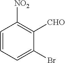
C1=CC=C(Br)C([CHO])=C1[NO2]
